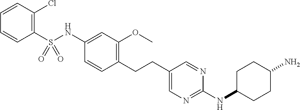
C1(S(NC2=CC(OC)=C(CCC3=CN=C(NC4CCC(N)CC4)N=C3)C=C2)(=O)=O)=C(Cl)C=CC=C1
